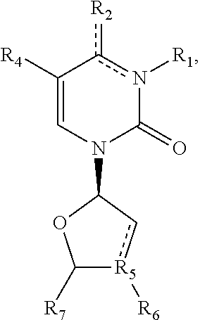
C1([R4])=CN(C2OC([R7])[R5]([R6])c2)C(=O)n([R1])c1[R2]
